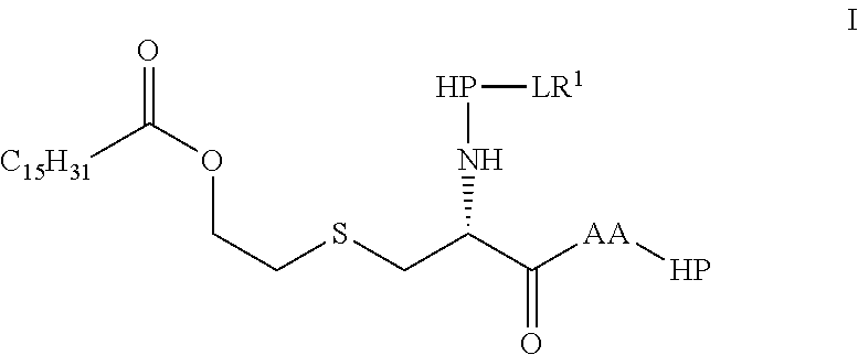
[C15H31]C(OCCSCC(C([AA]P)=O)NP[LR1])=O
